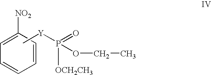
C1([NO2])=CC=CC=C1.C[Y]P([OCH2CH3])(=O)OCC
